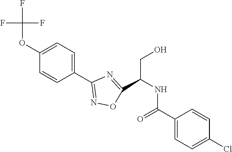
C1(OC(F)(F)F)=CC=C(C2=NOC(C(NC(C3=CC=C(Cl)C=C3)=O)CO)=N2)C=C1
